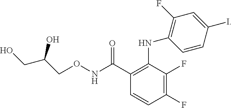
C1=CC(F)=C(F)C(NC2=C(F)C=C(I)C=C2)=C1C(NOCC(CO)O)=O
